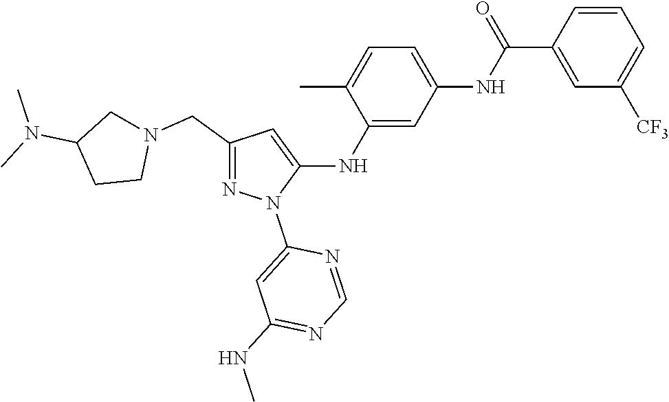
C1(CN2CC(N(C)C)CC2)=NN(C2=CC(NC)=NC=N2)C(NC2=CC(NC(C3=CC([CF3])=CC=C3)=O)=CC=C2C)=C1
